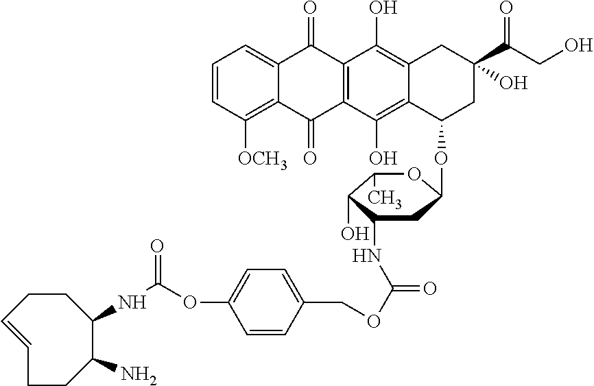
C1=CC([OCH3])=C2C(=C1)C(=O)C1=C(C2=O)C(O)=C2C(=C1O)CC(C(CO)=O)(O)CC2OC1CC(NC(OCC2=CC=C(OC(NC3C(N)CCC=CCC3)=O)C=C2)=O)C(O)C(C)O1
